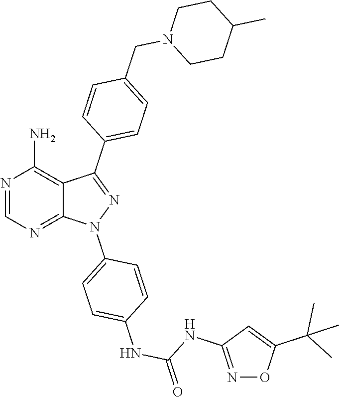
N1=CN=C2C(=C1N)C(C1=CC=C(CN3CCC(C)CC3)C=C1)=NN2C1=CC=C(NC(=O)NC2=NOC(C(C)(C)C)=C2)C=C1
